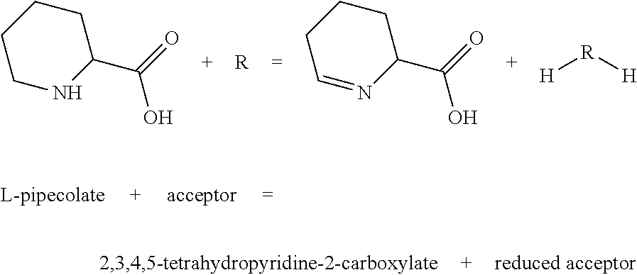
C1=NC(C(=O)O)CCC1.C1NC(C(=O)O)CCC1.[R].[H][R][H]
